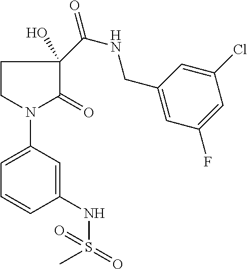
C1CN(C2=CC=CC(NS(C)(=O)=O)=C2)C(=O)C1(C(NCC1=CC(F)=CC(Cl)=C1)=O)O
